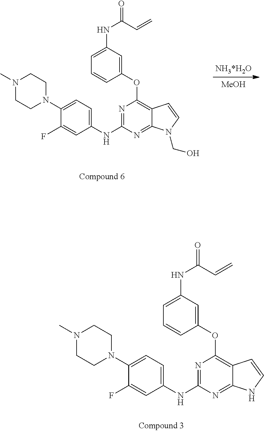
C12=NC(NC3=CC=C(N4CCN(C)CC4)C(F)=C3)=NC(OC3=CC(NC(C=C)=O)=CC=C3)=C1C=CN2CO.[MeOH].C12=NC(NC3=CC=C(N4CCN(C)CC4)C(F)=C3)=NC(OC3=CC(NC(C=C)=O)=CC=C3)=C1C=CN2
